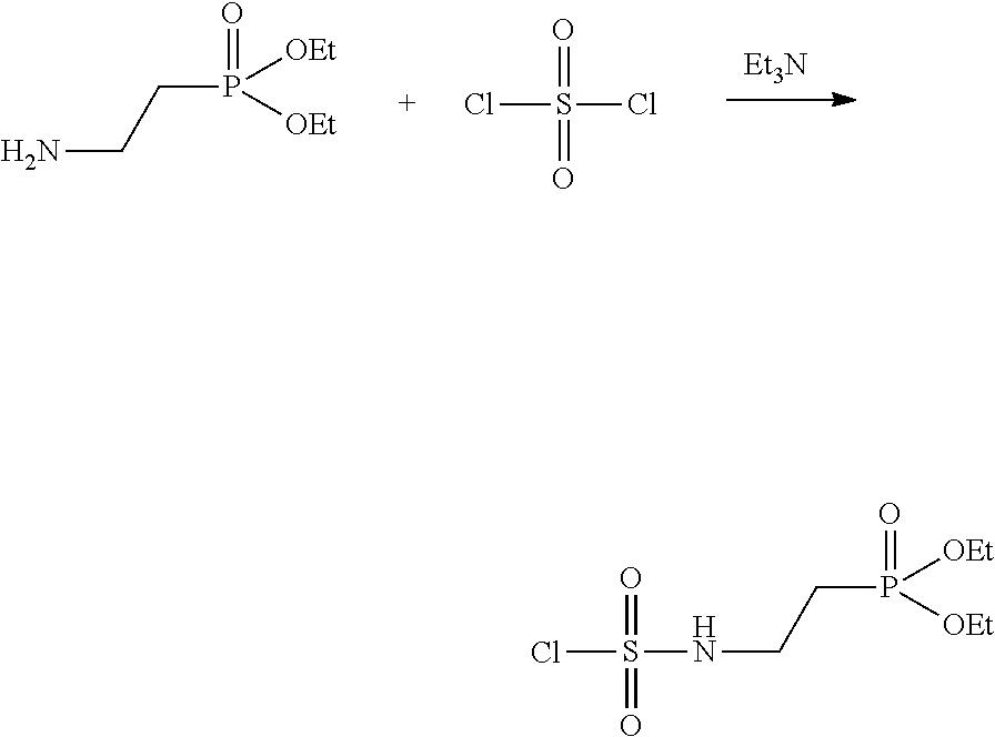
NCCP(=O)([OEt])[OEt].ClS(Cl)(=O)=O.[Et3N].ClS(NCCP(=O)([OEt])[OEt])(=O)=O
